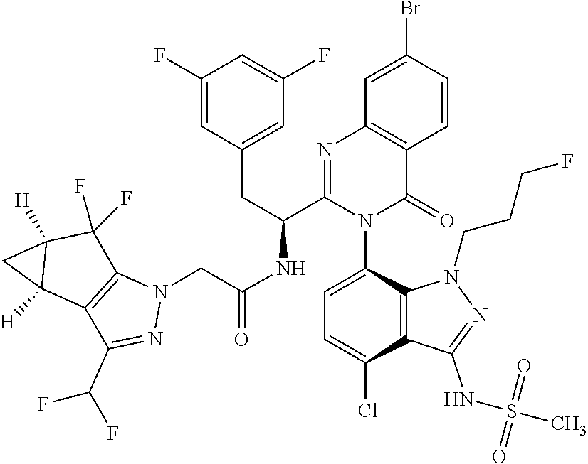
C1(F)=CC(CC(C2=NC3=C(C(=O)N2C2=CC=C(Cl)C4=C2N(CCCF)N=C4NS(=O)(=O)C)C=CC(Br)=C3)NC(CN2C3=C(C(C(F)F)=N2)C2([H])C([H])(C3(F)F)C2)=O)=CC(F)=C1
